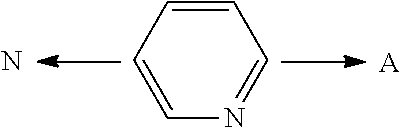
C1=CN=CC=C1.N.[A]
